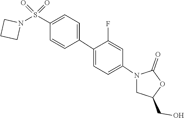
C1(=O)OC(CO)CN1C1=CC=C(C2=CC=C(S(N3CCC3)(=O)=O)C=C2)C(F)=C1
